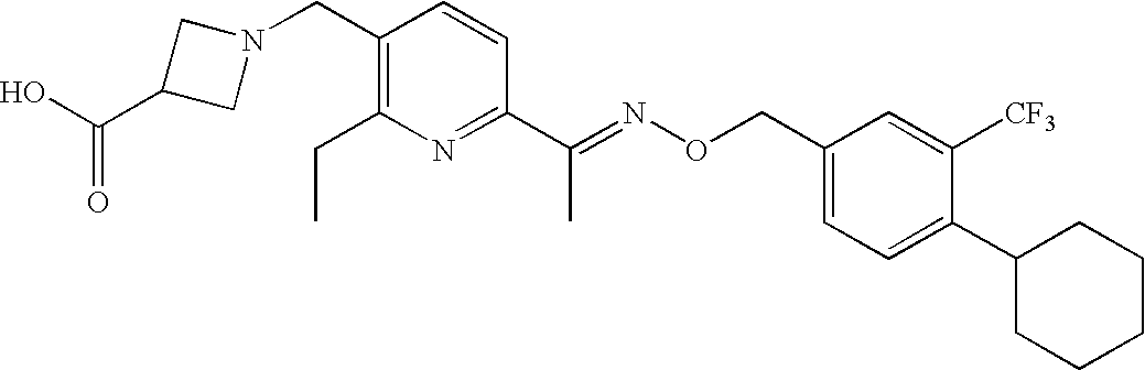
C1(CN2CC(C(O)=O)C2)=C(CC)N=C(C(=NOCC2=CC=C(C3CCCCC3)C([CF3])=C2)C)C=C1
